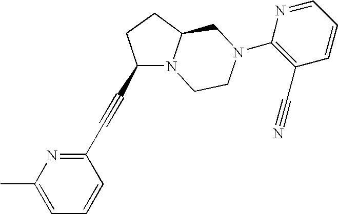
C1(C#CC2=NC(C)=CC=C2)N2C(CC1)CN(C1=C(C#N)C=CC=N1)CC2
